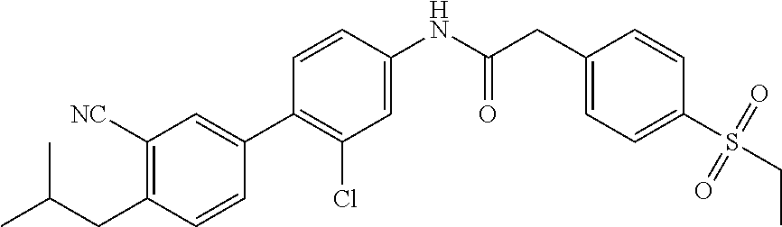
C1(CC(C)C)=C([NC])C=C(C2=C(Cl)C=C(NC(CC3=CC=C(S(CC)(=O)=O)C=C3)=O)C=C2)C=C1
